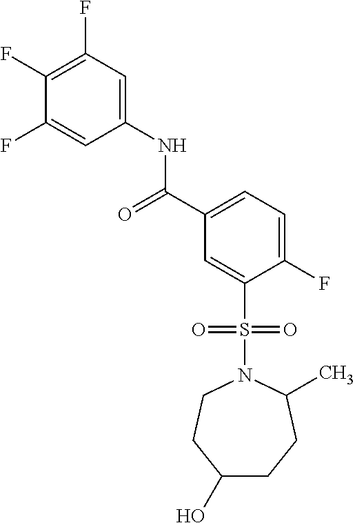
C1(F)=C(F)C=C(NC(C2=CC=C(F)C(S(N3CCC(O)CCC3C)(=O)=O)=C2)=O)C=C1F
